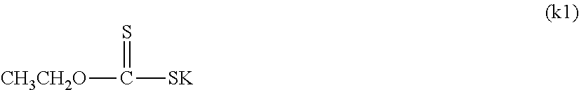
[CH3CH2O]C([SK])=S
